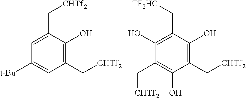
C1=C(C[CHTf2])C(O)=C(C[CHTf2])C=C1[t-Bu].C1(O)=C(C[TF2HC])C(O)=C(C[CHTf2])C(O)=C1C[CHTf2]
